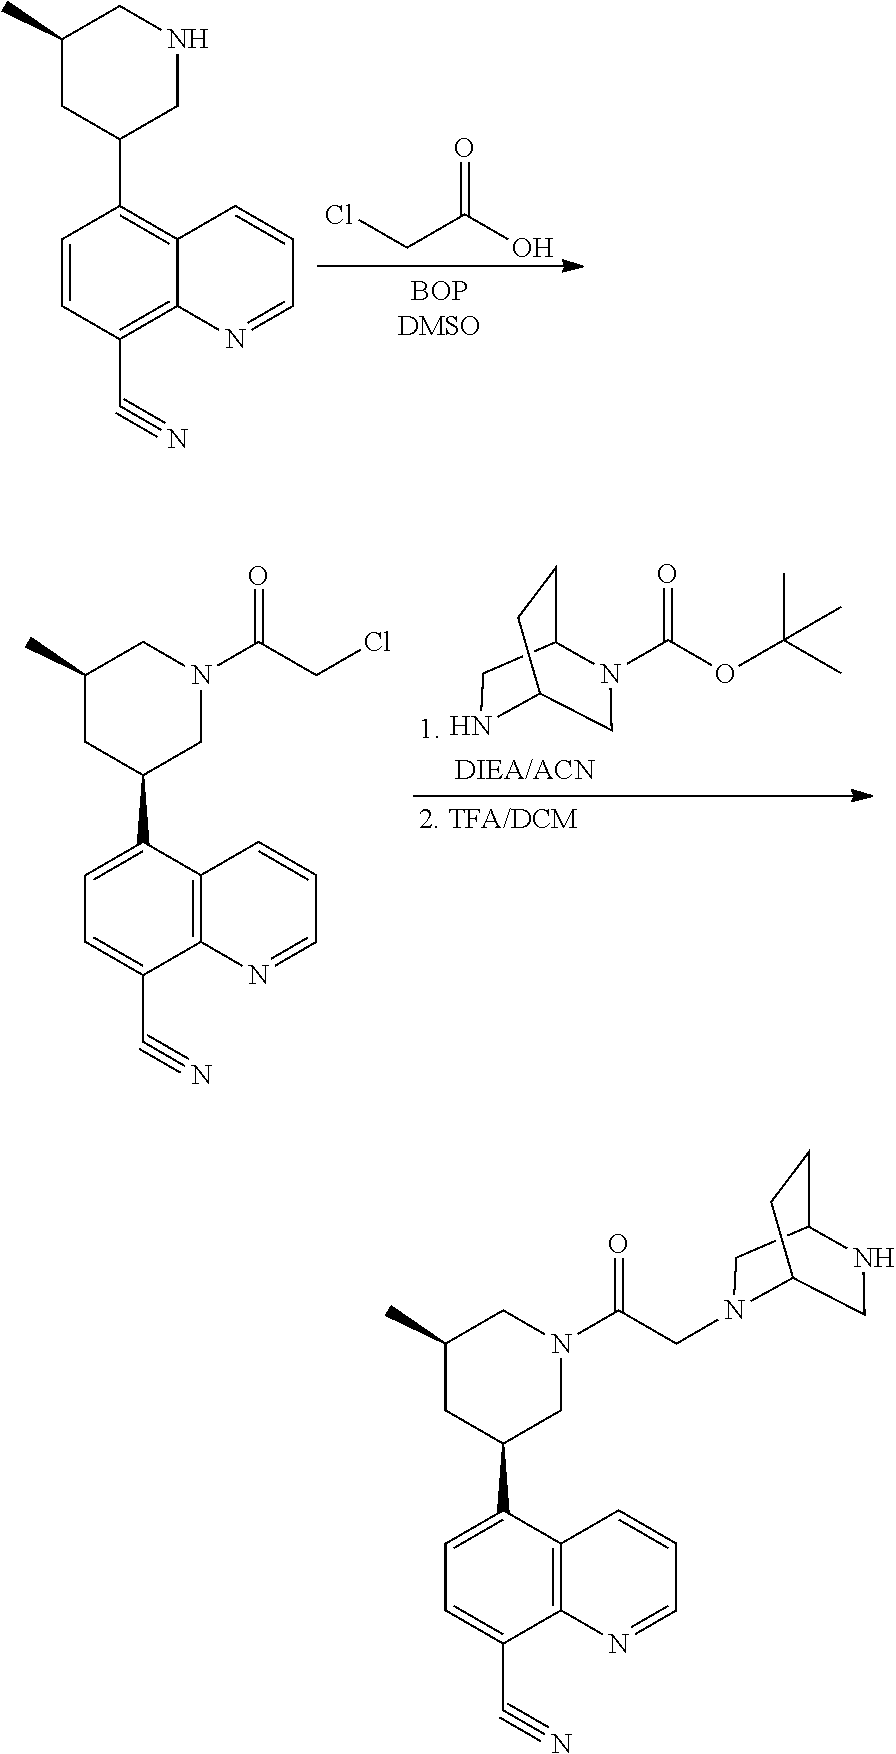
C1(C)CC(C2=C3C(=C(C#N)C=C2)N=CC=C3)CNC1.ClCC(O)=O.C1(C)CC(C2=CC=C(C#N)C3=C2C=CC=N3)CN(C(CCl)=O)C1.C(OC(C)(C)C)(=O)N1C2CCC(NC2)C1.C1(C)CC(C2=CC=C(C#N)C3=C2C=CC=N3)CN(C(CN2CC3CCC2CN3)=O)C1
